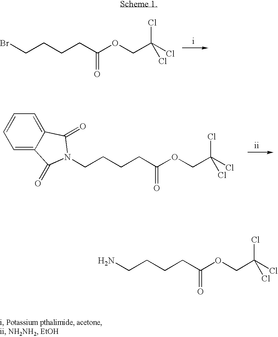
BrCCCCC(OCC(Cl)(Cl)Cl)=O.C(CCCC(OCC(Cl)(Cl)Cl)=O)N1C(=O)C2=CC=CC=C2C1=O.C(CCCC(OCC(Cl)(Cl)Cl)=O)N
